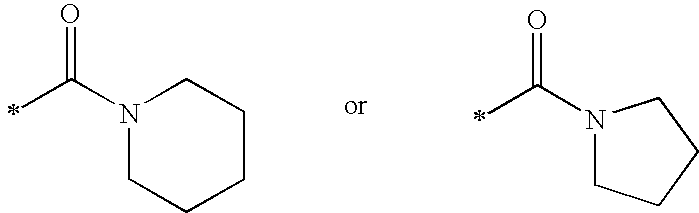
C(N1CCCCC1)(=O)C.C(N1CCCC1)(=O)C
